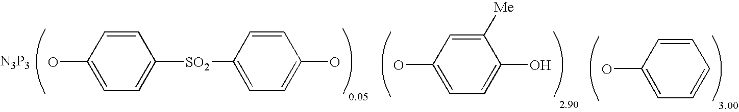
C1=C([SO2]C2=CC=C(O)C=C2)C=CC(O)=C1.[N3P3].C1=C(O)C([Me])=CC(O)=C1.C1=CC=CC(O)=C1
